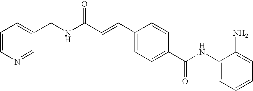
C(C=CC1=CC=C(C(NC2=CC=CC=C2N)=O)C=C1)(NCC1=CC=CN=C1)=O
